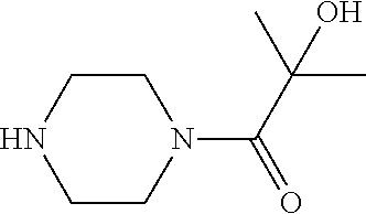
N1(C(C(C)(C)O)=O)CCNCC1
